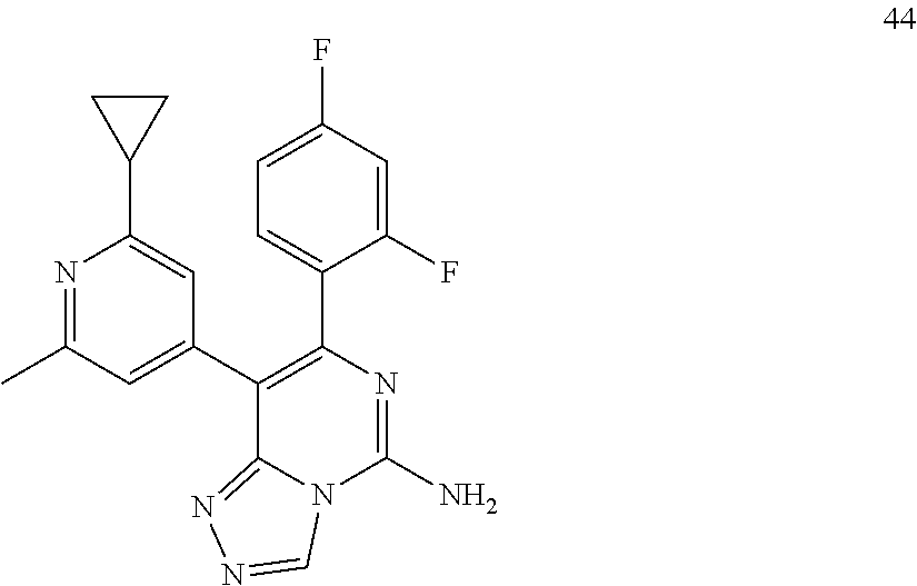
C12=NN=CN1C(N)=NC(C1=CC=C(F)C=C1F)=C2C1=CC(C)=NC(C2CC2)=C1
